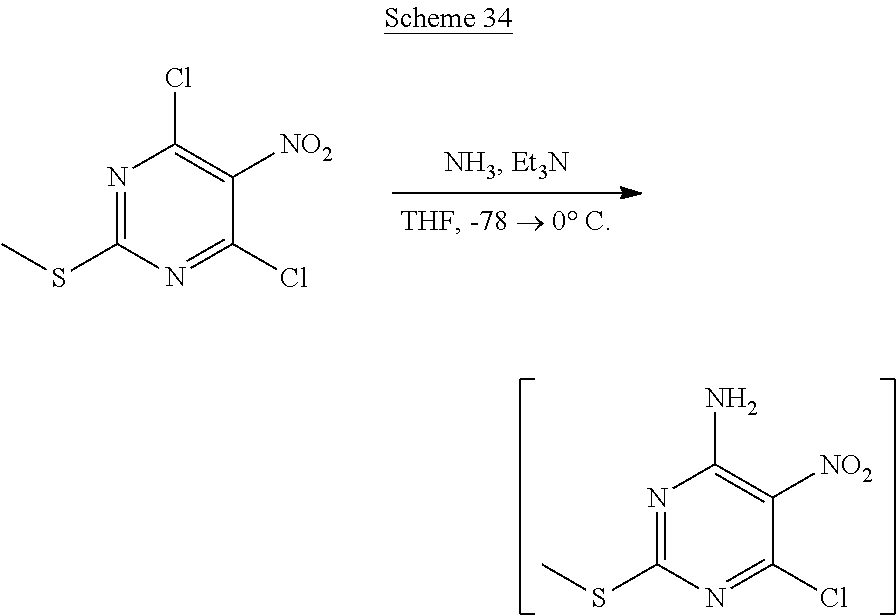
N1=C(SC)N=C(Cl)C([NO2])=C1Cl.N1=C(SC)N=C(Cl)C([NO2])=C1N
